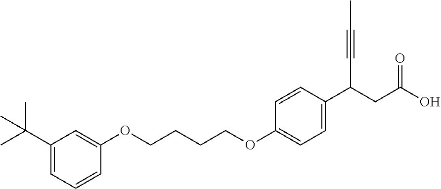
C1=CC=C(C(C)(C)C)C=C1OCCCCOC1=CC=C(C(C#CC)CC(=O)O)C=C1
